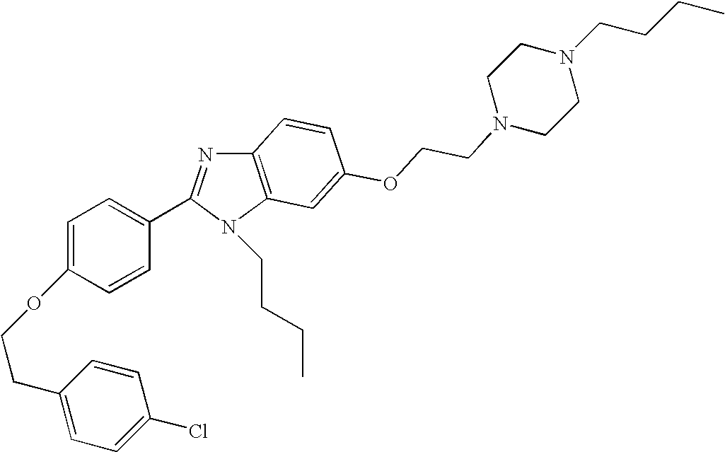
C12=C(N(CCCC)C(C3=CC=C(OCCC4=CC=C(Cl)C=C4)C=C3)=N1)C=C(OCCN1CCN(CCCC)CC1)C=C2
